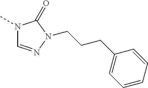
N1(C)C=NN(CCCC2=CC=CC=C2)C1=O
